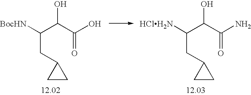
[BocHN]C(C(C(O)=O)O)CC1CC1.[HClH2N]C(C(C(N)=O)O)CC1CC1
